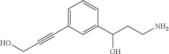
C1(C(CCN)O)=CC(C#CCO)=CC=C1
